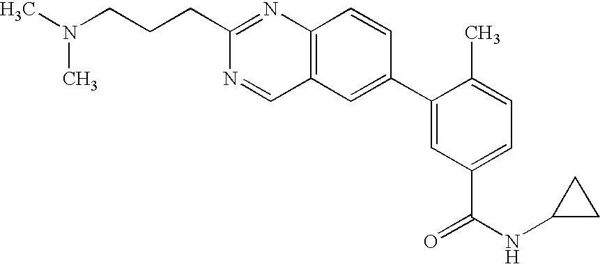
C12=C(C=C(C3=CC(C(NC4CC4)=O)=CC=C3C)C=C1)C=NC(CCCN(C)C)=N2
